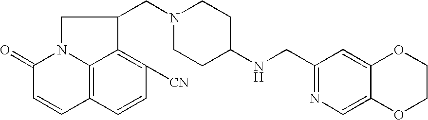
C1(NCC2=NC=C3C(=C2)OCCO3)CCN(CC2CN3C4=C(C=CC([CN])=C42)C=CC3=O)CC1
